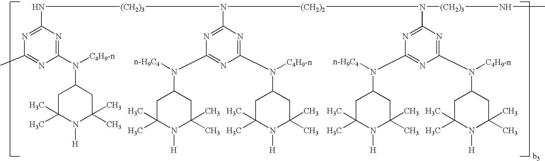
N([(CH2)3]N(C1=NC(N(C2CC(C)(C)N([H])C(C)(C)C2)[n-H9C4])=NC(N([C4H9-n])C2CC(C)(C)N([H])C(C)(C)C2)=N1)[(CH2)2]N(C1=NC(N(C2CC(C)(C)N([H])C(C)(C)C2)[n-H9C4])=NC(N([C4H9-n])C2CC(C)(C)N([H])C(C)(C)C2)=N1)[(CH2)3]NC)C1=NC(C)=NC(N([C4H9-n])C2CC(C)(C)N([H])C(C)(C)C2)=N1
